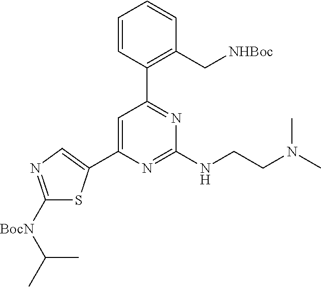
C1=C(C2=CN=C([BocN]C(C)C)S2)N=C(NCCN(C)C)N=C1C1=C(C[NHBoc])C=CC=C1
